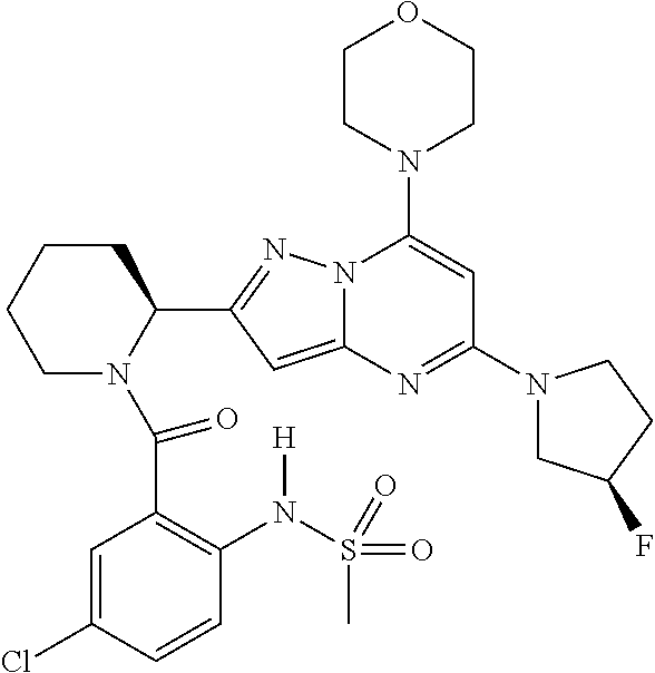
C1N(C(C2=C(N(S(=O)(C)=O)[H])C=CC(Cl)=C2)=O)C(C2=NN3C(=C2)N=C(N2CC(F)CC2)C=C3N2CCOCC2)CCC1
